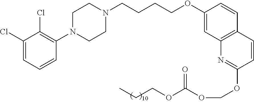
C1(Cl)=CC=CC(N2CCN(CCCCOC3=CC4=C(C=C3)C=CC(OCOC(OCCC)=O)=N4)CC2)=C1Cl
